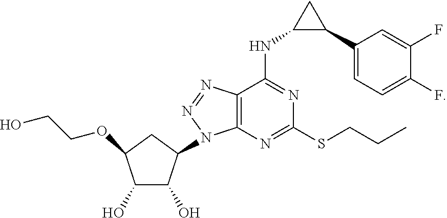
OC1C(O)C(N2C3=C(C(NC4C(C5=CC=C(F)C(F)=C5)C4)=NC(SCCC)=N3)N=N2)CC1OCCO
